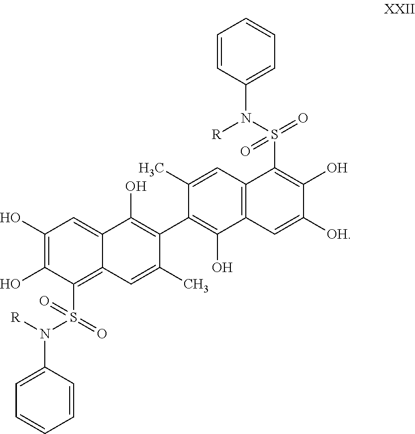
C12=C(C=C(C)C(C3=C(O)C4=CC(O)=C(O)C(S(=O)(N(C5=CC=CC=C5)[R])=O)=C4C=C3C)=C1O)C(S(N(C1=CC=CC=C1)[R])(=O)=O)=C(O)C([OH])=C2
